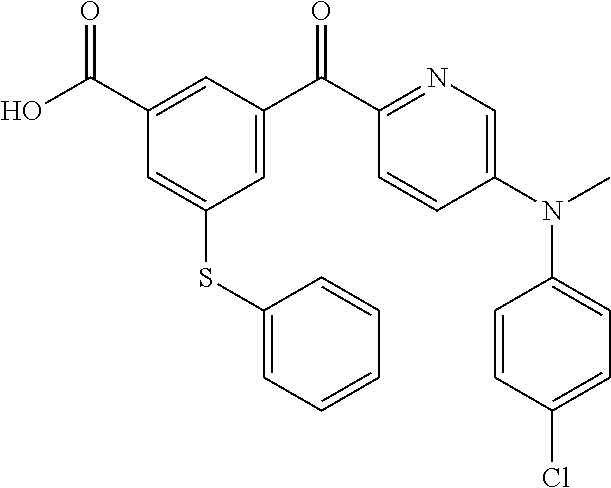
C1(C(O)=O)=CC(C(C2=NC=C(N(C)C3=CC=C(Cl)C=C3)C=C2)=O)=CC(SC2=CC=CC=C2)=C1
